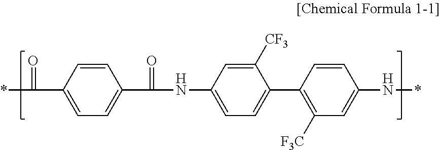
*C(=O)C1=CC=C(C(=O)NC2=CC=C(C3=C([F3C])C=C(N*)C=C3)C([CF3])=C2)C=C1
